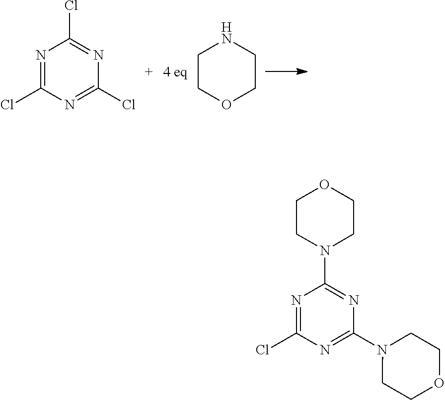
N1=C(Cl)N=C(Cl)N=C1Cl.C1COCCN1.N1=C(Cl)N=C(N2CCOCC2)N=C1N1CCOCC1
